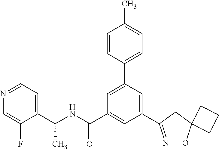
C1(C(NC(C2=CC(C3=NOC4(C3)CCC4)=CC(C3=CC=C(C)C=C3)=C2)=O)C)=CC=NC=C1F
